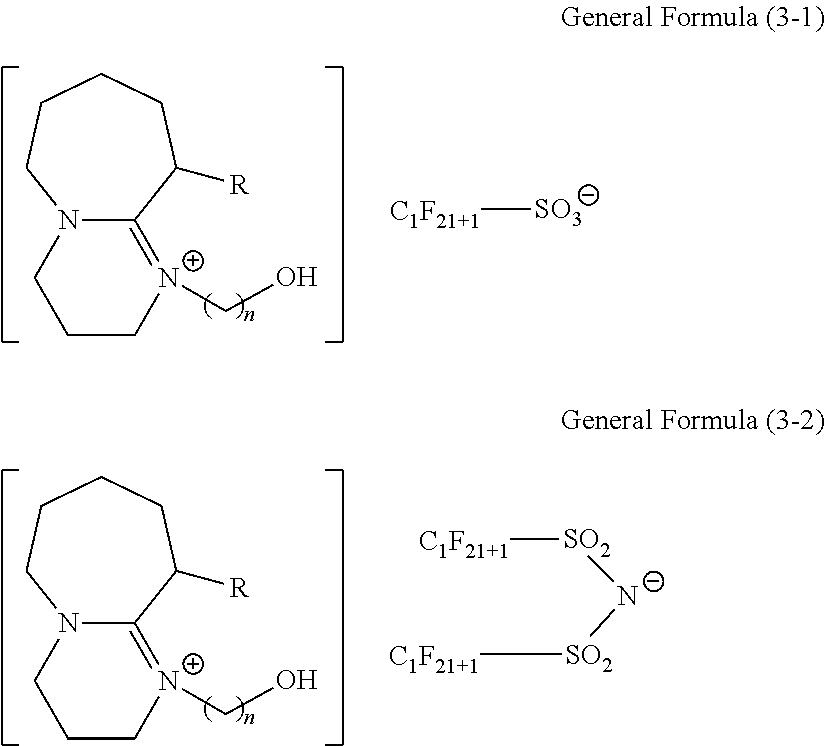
C12=[N+](CO)CCCN1CCCCC2[R].[C1F21+1][SO3].[C1F21+1][SO2][N-][SO2][C1F21+1].C12=[N+](CO)CCCN1CCCCC2[R]
